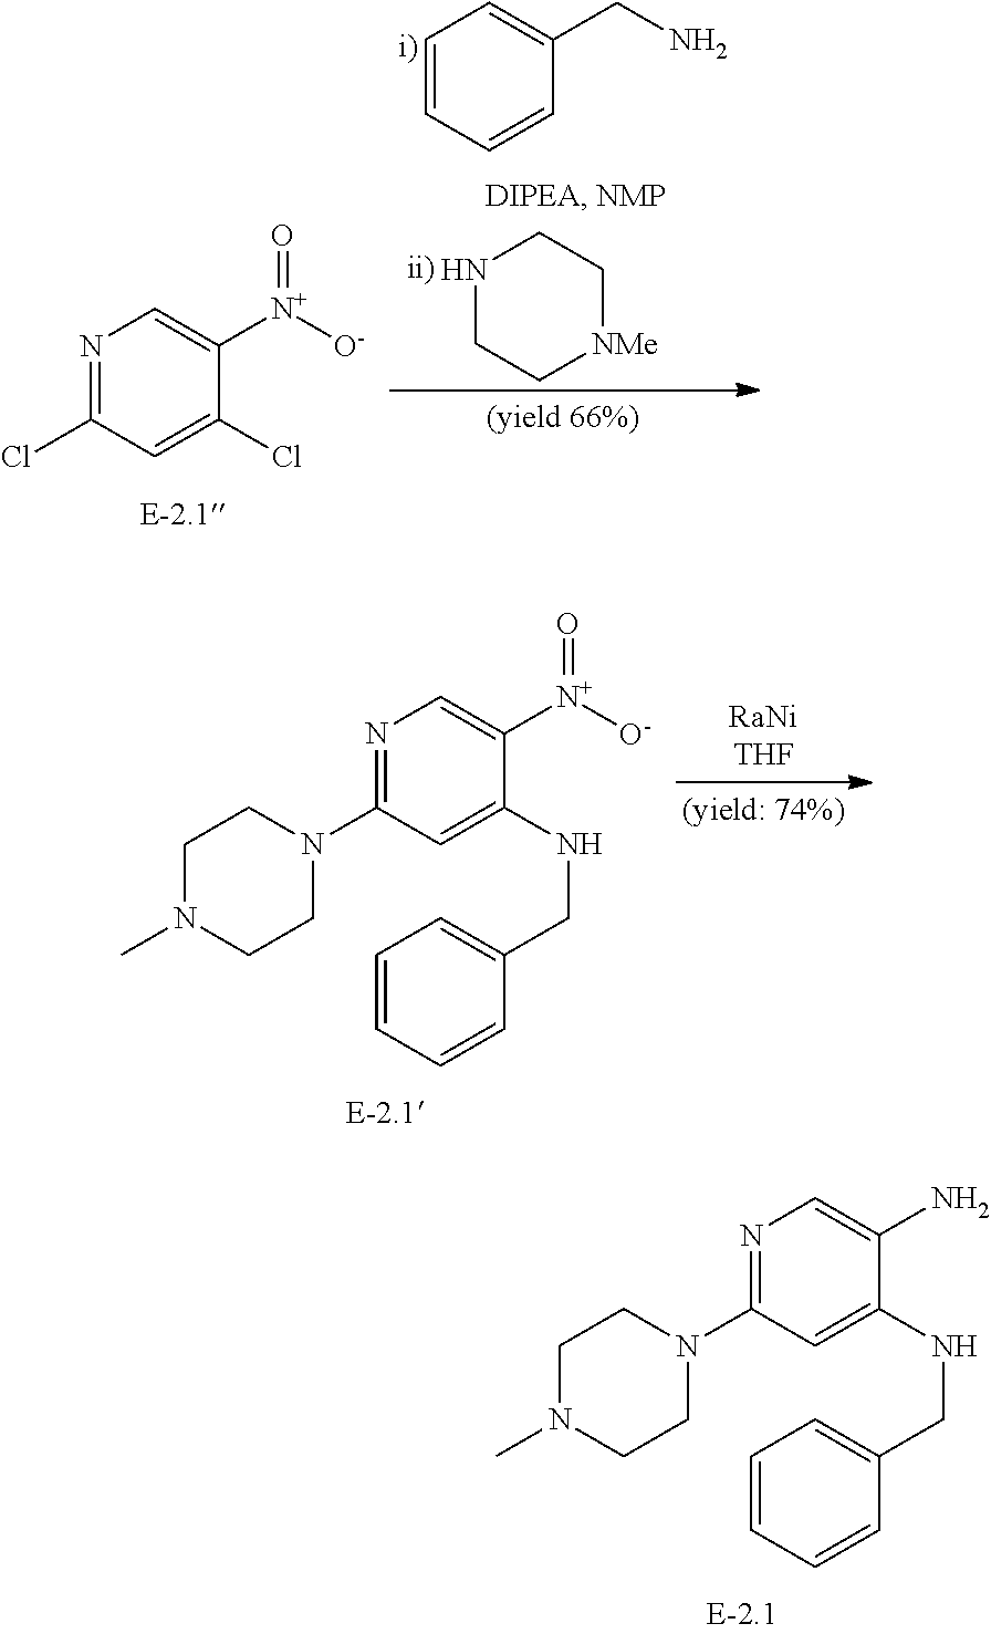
N1=C(N2CCN(C)CC2)C=C(NCC2=CC=CC=C2)C(N)=C1.N1=C(Cl)C=C(Cl)C([N+]([O-])=O)=C1.C1=CC=CC(CN)=C1.N1CC[NMe]CC1.N1=C(N2CCN(C)CC2)C=C(NCC2=CC=CC=C2)C([N+]([O-])=O)=C1
